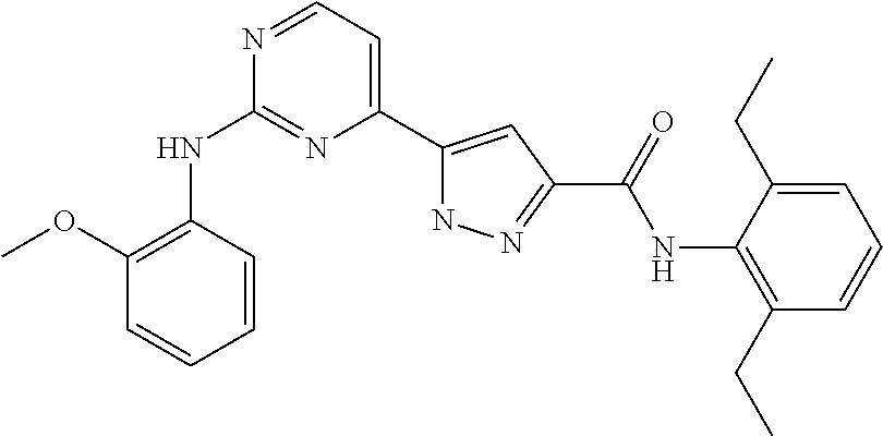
C1=CC(NC2=NC(C3=CC(C(=O)NC4=C(CC)C=CC=C4CC)=NN3)=CC=N2)=C(OC)C=C1
